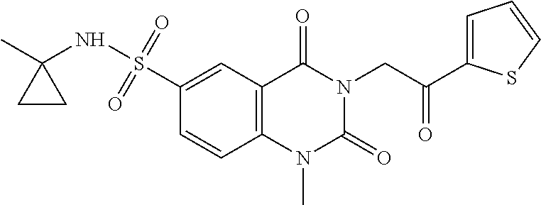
O=C(CN1C(=O)N(C)C2=C(C1=O)C=C(S(NC1(C)CC1)(=O)=O)C=C2)C1=CC=CS1
